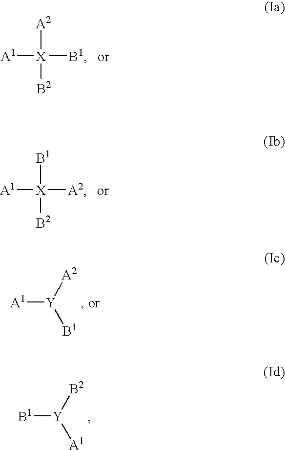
[A1][X]([A2])([B2])[B1].[A1][X]([B1])([B2])[A2].[A1][Y]([A2])[B1].[B1][Y]([B2])[A1]
